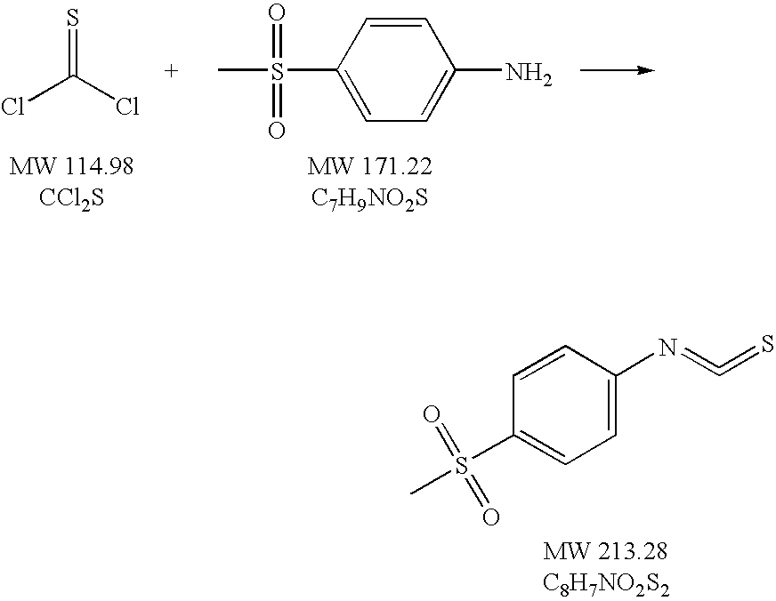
ClC(Cl)=S.CS(C1=CC=C(N)C=C1)(=O)=O.C1=CC(S(C)(=O)=O)=CC=C1N=C=S
